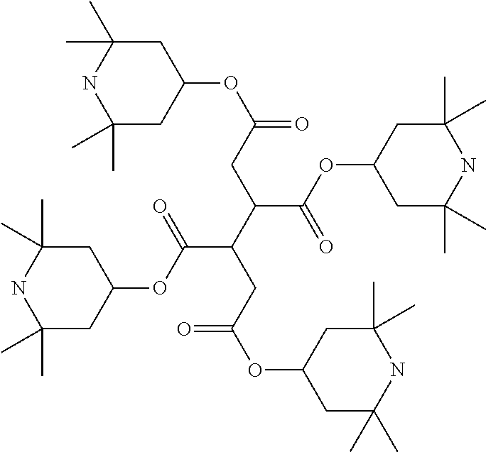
C1(C)(C)CC(OC(CC(C(C(OC2CC(C)(C)NC(C)(C)C2)=O)CC(OC2CC(C)(C)NC(C)(C)C2)=O)C(OC2CC(C)(C)NC(C)(C)C2)=O)=O)CC(C)(C)N1
